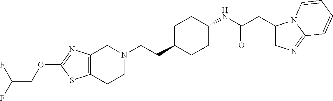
C12=C(CCN(CCC3CCC(NC(CC4=CN=C5N4C=CC=C5)=O)CC3)C1)SC(OCC(F)F)=N2
